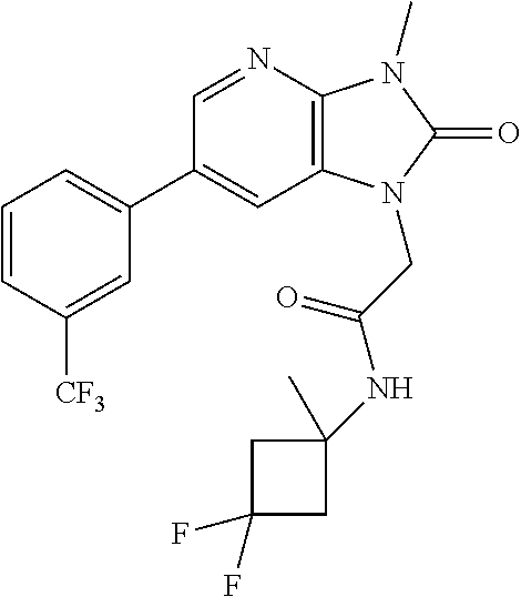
C1(C2=CC=CC([CF3])=C2)=CC2=C(N=C1)N(C)C(=O)N2CC(=O)NC1(C)CC(F)(F)C1
